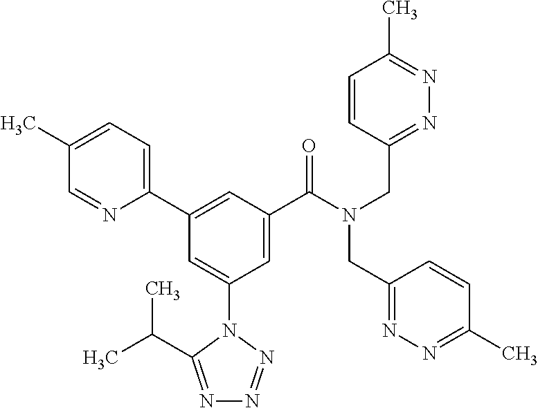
C1=C(C)C=NC(C2=CC(C(N(CC3=NN=C(C)C=C3)CC3=NN=C(C)C=C3)=O)=CC(N3C(C(C)C)=NN=N3)=C2)=C1
